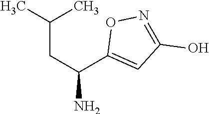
CC(CC(N)C1=CC(O)=NO1)C
